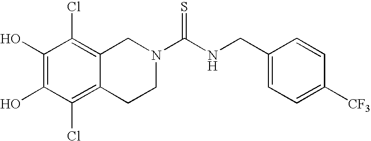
C1(O)=C(O)C(Cl)=C2C(=C1Cl)CN(C(NCC1=CC=C([CF3])C=C1)=S)CC2
